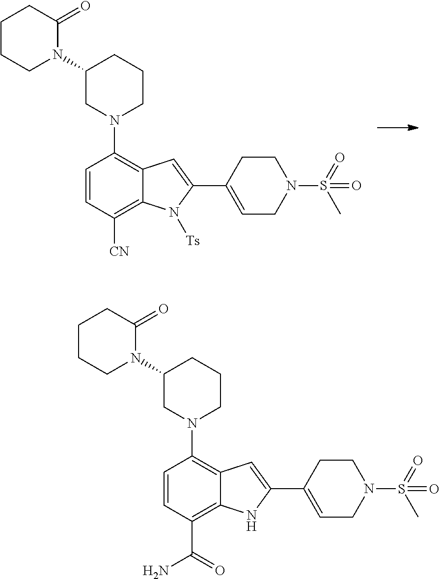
C1CCN(C2CN(C3=C4C(=C([CN])C=C3)N([Ts])C(C3=CCN(S(=O)(C)=O)CC3)=C4)CCC2)C(=O)C1.C1CCN(C2CN(C3=C4C(=C(C(=O)N)C=C3)NC(C3=CCN(S(=O)(C)=O)CC3)=C4)CCC2)C(=O)C1
